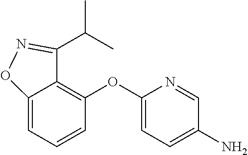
C1=C(N)C=NC(OC2=C3C(=CC=C2)ON=C3C(C)C)=C1
